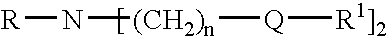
[R]N[(CH2)n][Q][R1]2]
